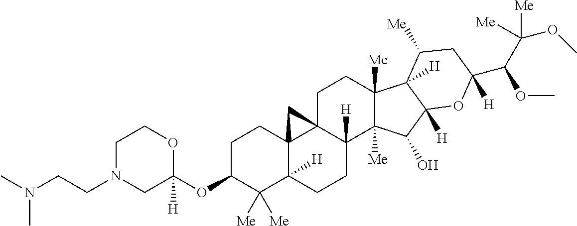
C1N(CCN(C)C)CC(OC2C([Me])([Me])C3([H])C4(CC2)C2(C([H])(CC3)C3([Me])C([Me])(CC2)C2([H])C([H])(C3O)OC(C(C([Me])([Me])OC)OC)([H])CC2[Me])C4)([H])OC1
